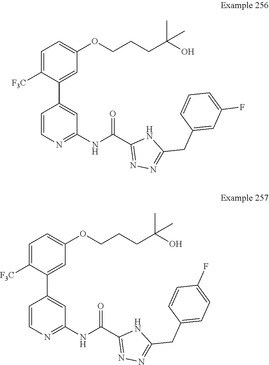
N1C(CC2=CC=C(F)C=C2)=NN=C1C(NC1=NC=CC(C2=CC(OCCCC(C)(O)C)=CC=C2[F3C])=C1)=O.N1C(CC2=CC(F)=CC=C2)=NN=C1C(NC1=NC=CC(C2=CC(OCCCC(C)(O)C)=CC=C2[F3C])=C1)=O
